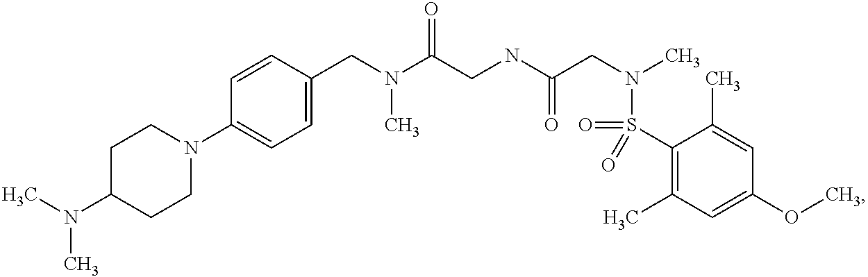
C1=CC(CN(C(CNC(CN(C)S(C2=C(C)C=C(OC)C=C2C)(=O)=O)=O)=O)C)=CC=C1N1CCC(N(C)C)CC1
